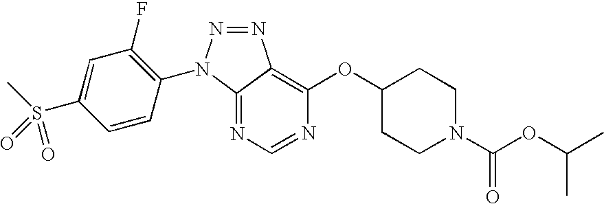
C1=C(S(C)(=O)=O)C=CC(N2N=NC3=C(OC4CCN(C(OC(C)C)=O)CC4)N=CN=C23)=C1F
